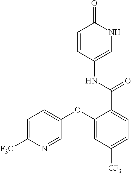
C1=CC(NC(=O)C2=CC=C([CF3])C=C2OC2=CC=C([F3C])N=C2)=CNC1=O
